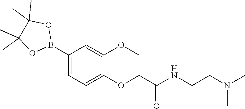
CC1(C)C(C)(C)OB(C2=CC=C(OCC(NCCN(C)C)=O)C(OC)=C2)O1
